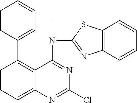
C1=CC=CC=C1C1=C2C(=CC=C1)N=C(Cl)N=C2N(C)C1=NC2=C(C=CC=C2)S1
